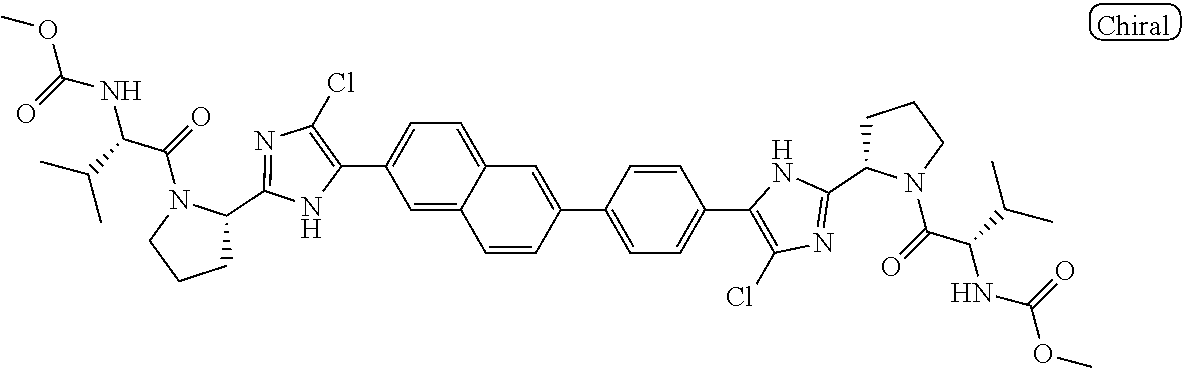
C1(C2=CC=C3C(=C2)C=CC(C2=CC=C(C4=C(Cl)N=C(C5CCCN5C(=O)C(C(C)C)NC(=O)OC)N4)C=C2)=C3)=C(Cl)N=C(C2CCCN2C(=O)C(C(C)C)NC(=O)OC)N1
